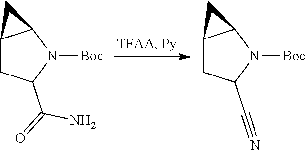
C12CC(C(N)=O)N([Boc])C1C2.C12CC(C#N)N([Boc])C1C2
